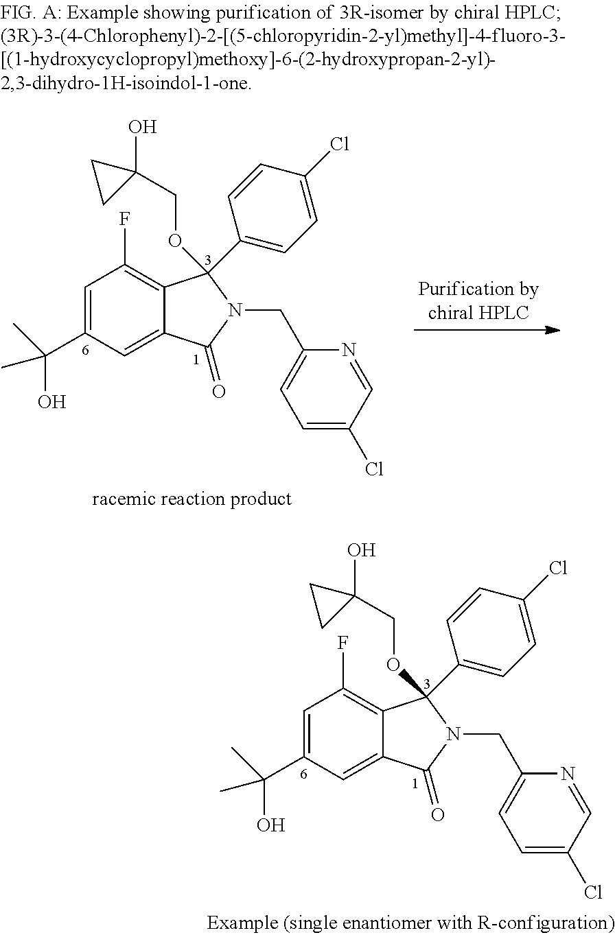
C1(C(C)(O)C)=CC(F)=C2C(=C1)C(=O)N(CC1=CC=C(Cl)C=N1)C2(C1=CC=C(Cl)C=C1)OCC1(O)CC1.C1(C(C)(O)C)=CC(F)=C2C(=C1)C(=O)N(CC1=CC=C(Cl)C=N1)C2(C1=CC=C(Cl)C=C1)OCC1(O)CC1
